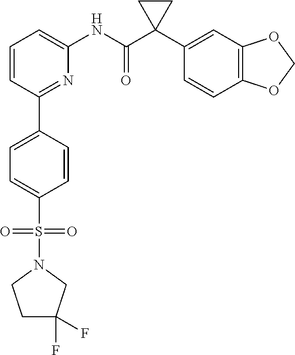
C1C(F)(F)CN(S(C2=CC=C(C3=NC(NC(C4(C5=CC6=C(C=C5)OCO6)CC4)=O)=CC=C3)C=C2)(=O)=O)C1
